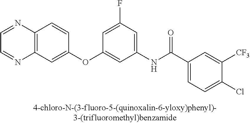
C12=C(C=C(OC3=CC(NC(C4=CC=C(Cl)C([CF3])=C4)=O)=CC(F)=C3)C=C1)N=CC=N2
